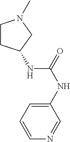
C1(NC(=O)NC2CCN(C)C2)=CC=CN=C1
